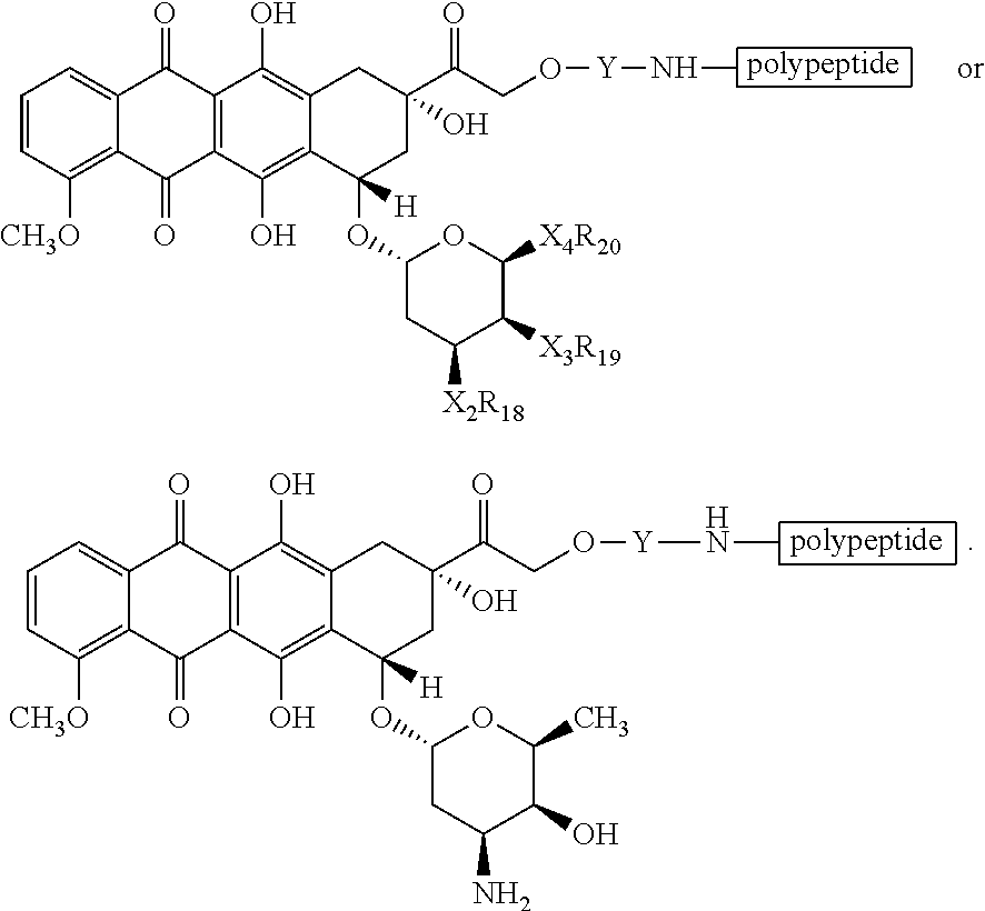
C1=CC([CH3O])=C2C(=C1)C(=O)C1=C(C2=O)C(O)=C2C(=C1O)CC(C(CO[Y]NC)=O)(O)CC2(OC1CC([X2R18])C([X3R19])C([X4R20])O1)[H].C1=CC([CH3O])=C2C(=C1)C(=O)C1=C(C2=O)C(O)=C2C(=C1O)CC(C(CO[Y]NC)=O)(O)CC2(OC1CC(N)C(O)C(C)O1)[H]
